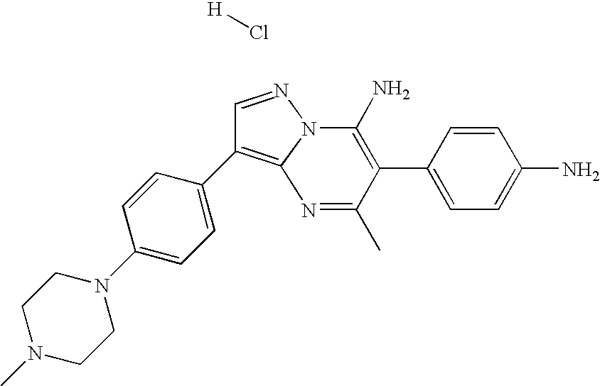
CN1CCN(C2=CC=C(C3=C4N(N=C3)C(N)=C(C3=CC=C(N)C=C3)C(C)=N4)C=C2)CC1.Cl[H]
